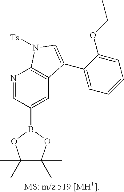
C1(C)(C)C(C)(C)OB(C2=CC3=C(N=C2)N([Ts])C=C3C2=CC=CC=C2OCC)O1
